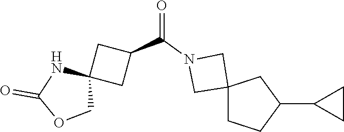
C1(C2CC3(CC2)CN(C(C2CC4(C2)NC(=O)OC4)=O)C3)CC1
